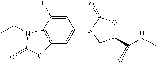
C12=C(C(F)=CC(N3C(=O)OC(C(NC)=O)C3)=C1)N(CC)C(=O)O2
